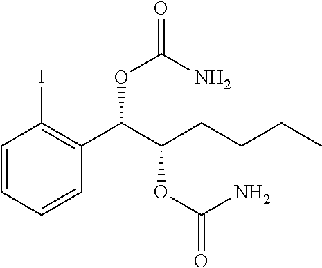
C1=CC=CC(C(C(CCCC)OC(=O)N)OC(N)=O)=C1I
